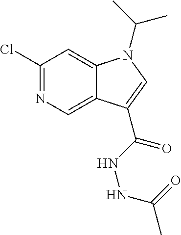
C1(Cl)=NC=C2C(=C1)N(C(C)C)C=C2C(NNC(=O)C)=O
